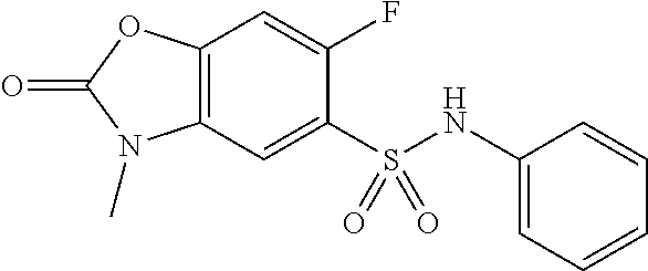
C1(F)=CC2=C(C=C1S(NC1=CC=CC=C1)(=O)=O)N(C)C(=O)O2
